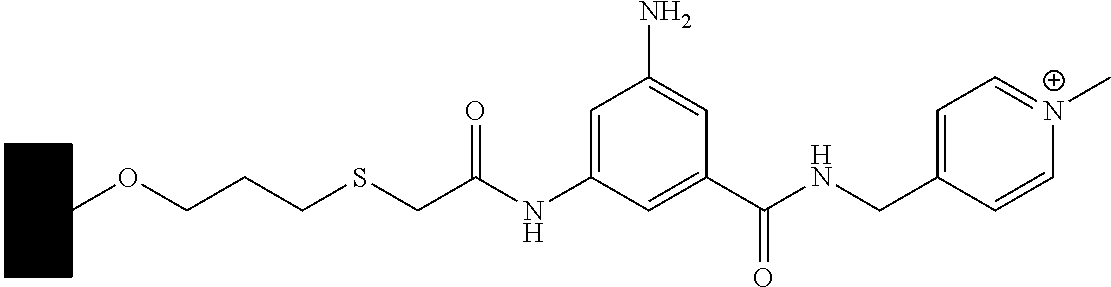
C1(NC(CSCCCOC2CCCCC2)=O)=CC(N)=CC(C(NCC2=CC=[N+](C)C=C2)=O)=C1
